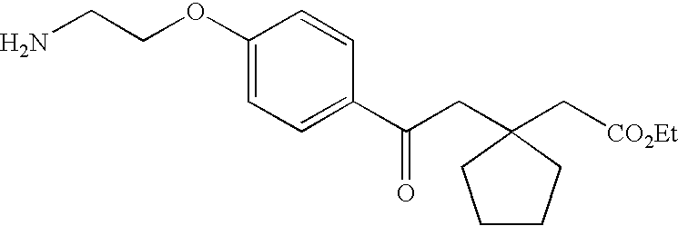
NCCOC1=CC=C(C(CC2(C[CO2Et])CCCC2)=O)C=C1
